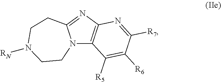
N12C3=C(N=C1CCN([RN])CC2)N=C([R7])C([R6])=C3[R5]
